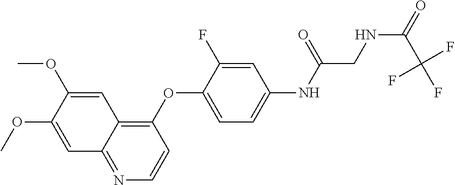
C1(OC2=CC=C(NC(CNC(C(F)(F)F)=O)=O)C=C2F)=C2C(=NC=C1)C=C(OC)C(OC)=C2
